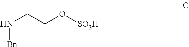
N([Bn])CCO[SO3H]
